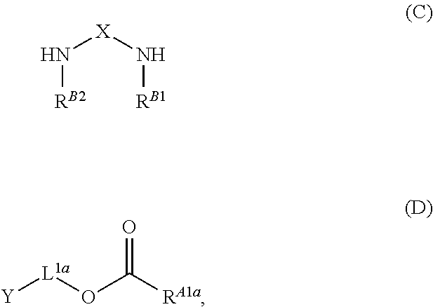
[Y][L1a]OC([RA1a])=O.N([X]N[RB1])[RB2]
